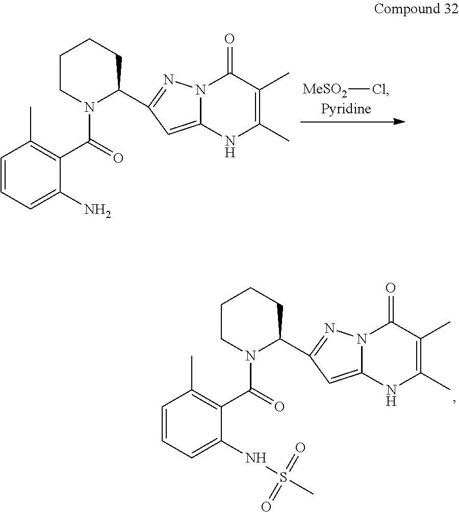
C1=CC=C(N)C(C(=O)N2C(C3=NN4C(=C3)NC(C)=C(C)C4=O)CCCC2)=C1C.[MeSO2]Cl.C1=CC=C(NS(C)(=O)=O)C(C(=O)N2C(C3=NN4C(=C3)NC(C)=C(C)C4=O)CCCC2)=C1C
